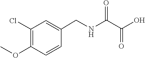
C1=C(CNC(C(O)=O)=O)C=CC(OC)=C1Cl
